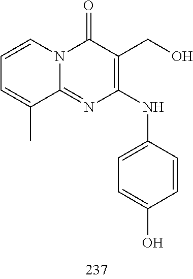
C1=CC=C(C)C2=NC(NC3=CC=C(O)C=C3)=C(CO)C(=O)N12
